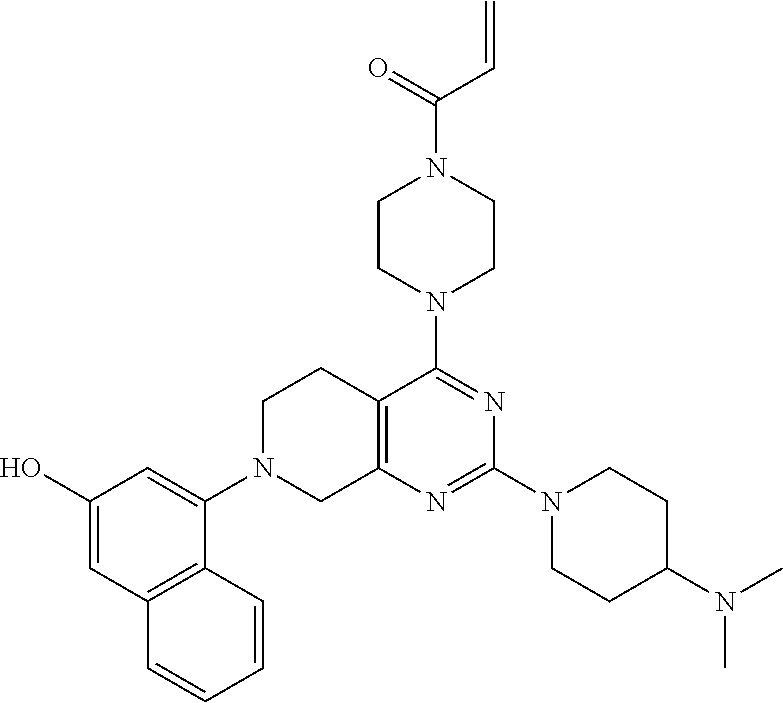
C1(O)=CC2=C(C(N3CC4=C(CC3)C(N3CCN(C(=O)C=C)CC3)=NC(N3CCC(N(C)C)CC3)=N4)=C1)C=CC=C2
